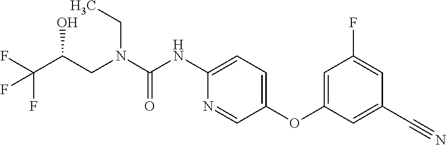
N(C(=O)NC1=CC=C(OC2=CC(F)=CC(C#N)=C2)C=N1)(CC)CC(C(F)(F)F)O
